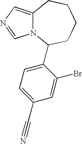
N12C(=CN=C1)CCCCC2C1=CC=C(C#N)C=C1Br
